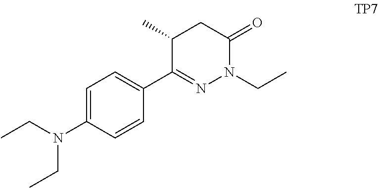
C1(C)C(C2=CC=C(N(CC)CC)C=C2)=NN(CC)C(=O)C1
